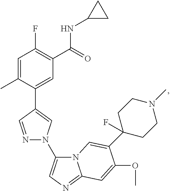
C1=C(C)C(C2=CN(C3=CN=C4N3C=C(C3(F)CCN(C)CC3)C(OC)=C4)N=C2)=CC(C(=O)NC2CC2)=C1F
